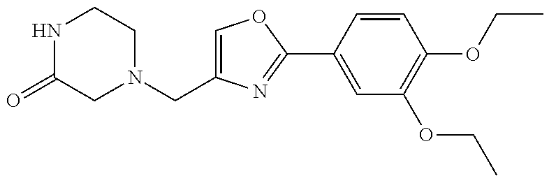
N1(CC2=COC(C3=CC(OCC)=C(OCC)C=C3)=N2)CCNC(=O)C1
